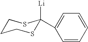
C1CCSC([Li])(C2=CC=CC=C2)S1
